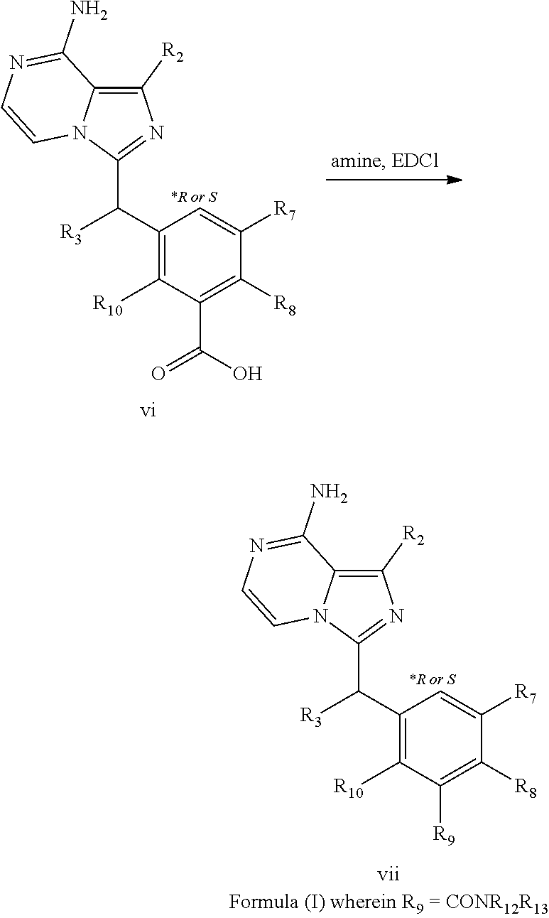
C1(C([R3])C2=NC([R2])=C3N2C=CN=C3N)=C([R10])C(C(=O)O)=C([R8])C([R7])=C1.C1(C([R3])C2=NC([R2])=C3N2C=CN=C3N)=C([R10])C([R9])=C([R8])C([R7])=C1
